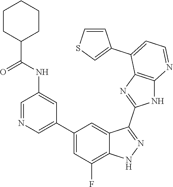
C1=NC=C(C2=CC(F)=C3C(=C2)C(C2=NC4=C(N2)N=CC=C4C2=CSC=C2)=NN3)C=C1NC(=O)C1CCCCC1
